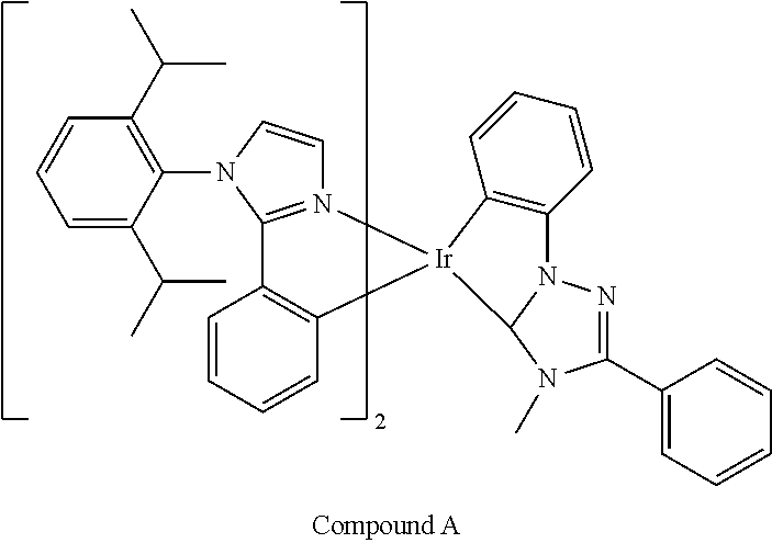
C1=CC=C(C(C)C)C(N2C3=N(C=C2)[Ir]2(C4=C3C=CC=C4)C3N(N=C(C4=CC=CC=C4)N3C)C3=C2C=CC=C3)=C1C(C)C
